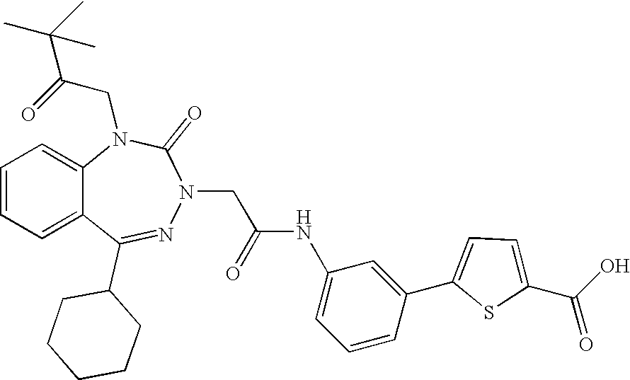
C1=CC=C2C(=C1)N(CC(C(C)(C)C)=O)C(=O)N(CC(NC1=CC=CC(C3=CC=C(C(O)=O)S3)=C1)=O)N=C2C1CCCCC1
